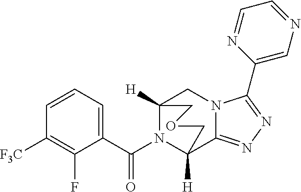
C12([H])N(C(C3=CC=CC([F3C])=C3F)=O)C([H])(C3=NN=C(C4=CN=CC=N4)N3C1)COC2
